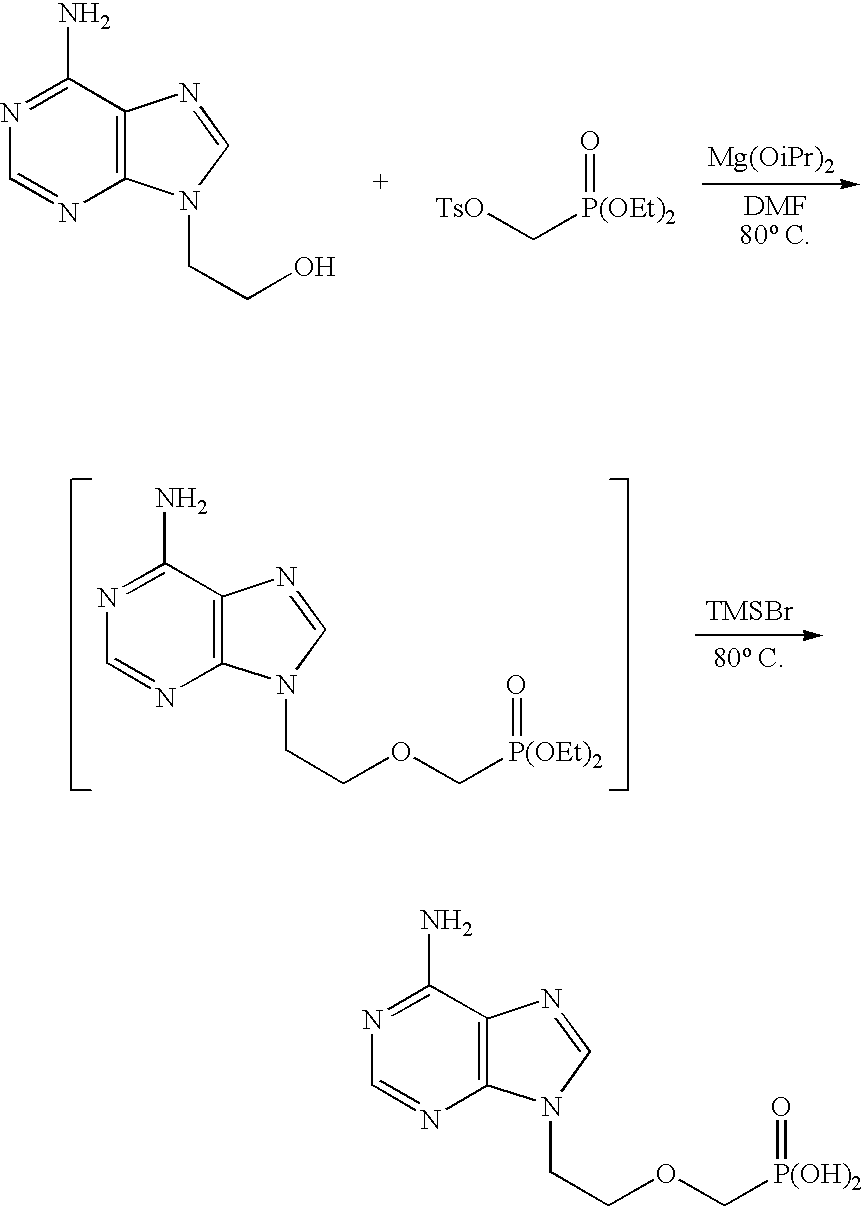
C12=C(C(N)=NC=N1)N=CN2CCO.[TsO]C[P(OEt)2]=O.C12=C(C(N)=NC=N1)N=CN2CCOC[P(OH)2]=O.[TMSBr].C12=C(C(N)=NC=N1)N=CN2CCOC[P(OEt)2]=O
